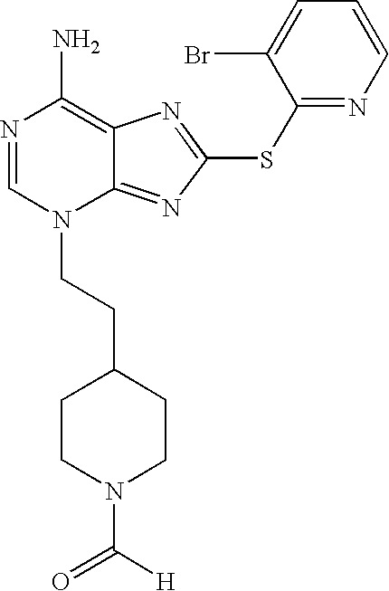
N1=CN(CCC2CCN(C([H])=O)CC2)C2=NC(SC3=NC=CC=C3Br)=NC2=C1N
